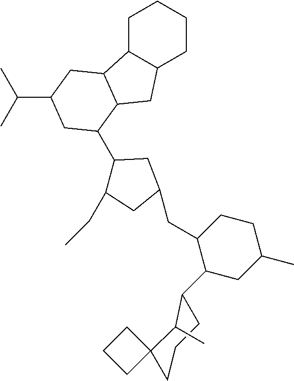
C1C2C(CCC1)CC1C2CC(C(C)C)CC1C1C(CC)CC(CC2C(C3CCCC4(CCC4)C3C)CC(C)CC2)C1
